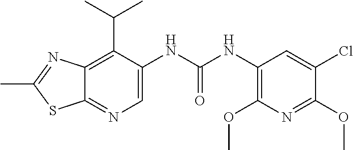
C12=C(C(C)C)C(NC(NC3=C(OC)N=C(OC)C(Cl)=C3)=O)=CN=C1SC(C)=N2
